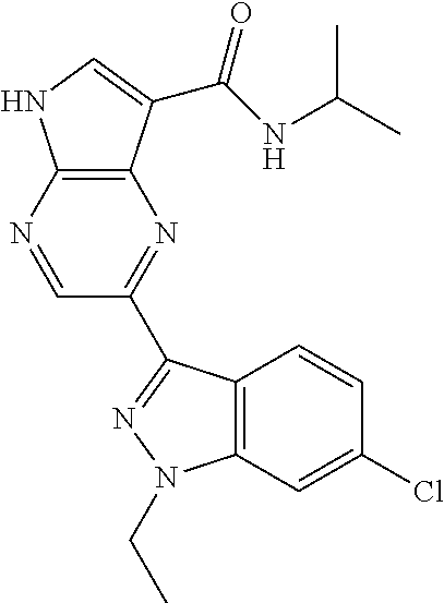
C12=C(C(C(NC(C)C)=O)=CN1)N=C(C1=NN(CC)C3=C1C=CC(Cl)=C3)C=N2
